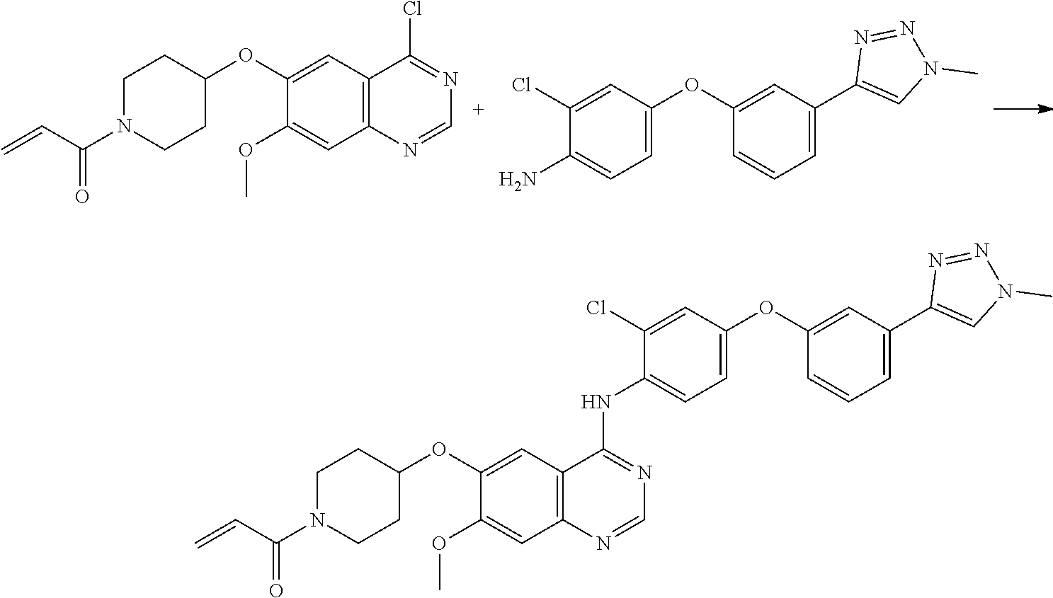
C12=C(C=C(OC3CCN(C(C=C)=O)CC3)C(OC)=C1)C(Cl)=NC=N2.C1=C(OC2=CC(C3=CN(C)N=N3)=CC=C2)C=C(Cl)C(N)=C1.C1=C(OC2=CC(C3=CN(C)N=N3)=CC=C2)C=C(Cl)C(NC2=NC=NC3=C2C=C(OC2CCN(C(C=C)=O)CC2)C(OC)=C3)=C1
